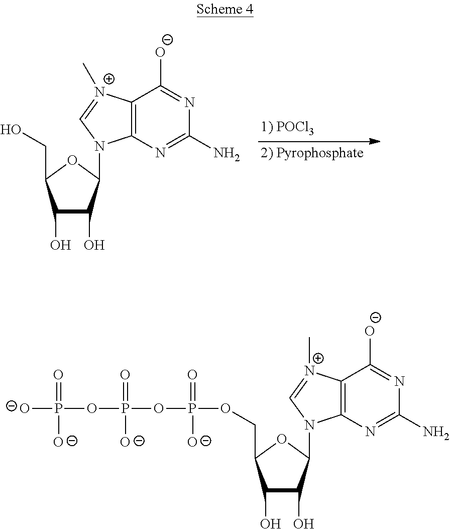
OCC1C(O)C(O)C(N2C3=C([N+](C)=C2)C([O-])=NC(N)=N3)O1.[O-]P(OP(OP(OCC1C(O)C(O)C(N2C3=C([N+](C)=C2)C([O-])=NC(N)=N3)O1)(=O)[O-])(=O)[O-])(=O)[O-]
